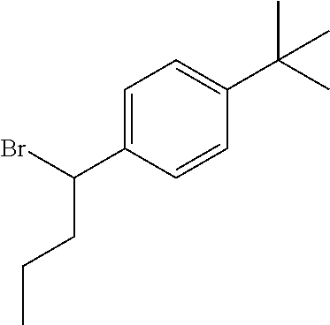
C1=C(C(Br)CCC)C=CC(C(C)(C)C)=C1
